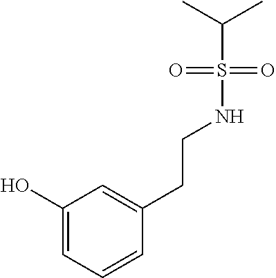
C1(O)=CC=CC(CCNS(C(C)C)(=O)=O)=C1
